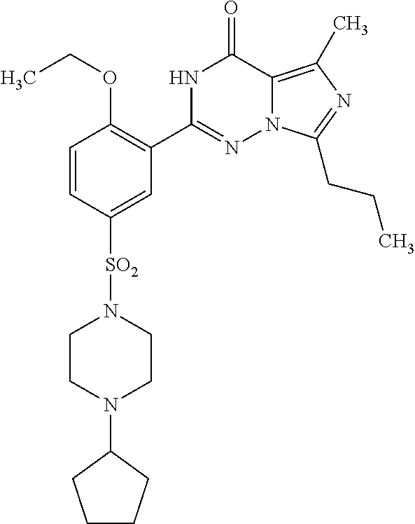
CCOC1=C(C2=NN3C(=C(C)N=C3CCC)C(=O)N2)C=C([SO2]N2CCN(C3CCCC3)CC2)C=C1
